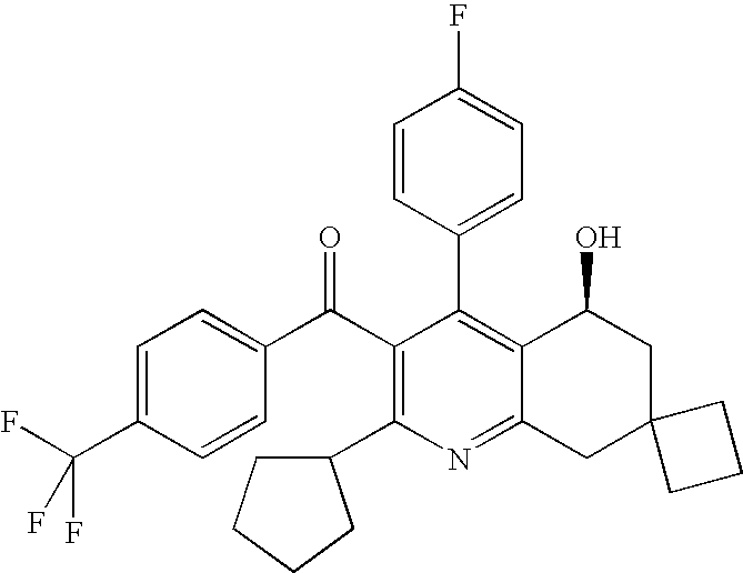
C1(C2=C3C(=NC(C4CCCC4)=C2C(C2=CC=C(C(F)(F)F)C=C2)=O)CC2(CC3O)CCC2)=CC=C(F)C=C1
